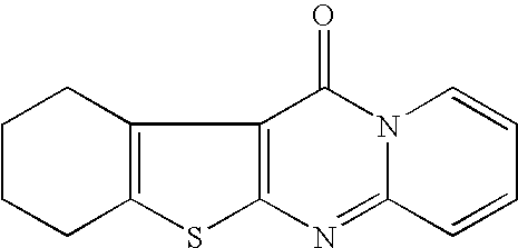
C1CCC2=C(C1)C1=C(S2)N=C2N(C1=O)C=CC=C2
